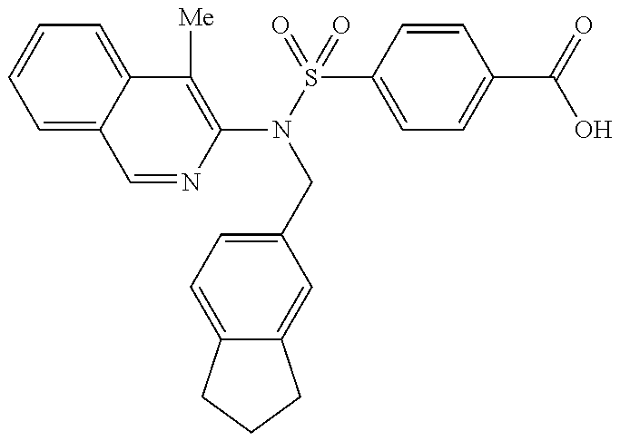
C1=NC(N(S(=O)(=O)C2=CC=C(C(=O)O)C=C2)CC2=CC=C3C(=C2)CCC3)=C([Me])C2=CC=CC=C12
